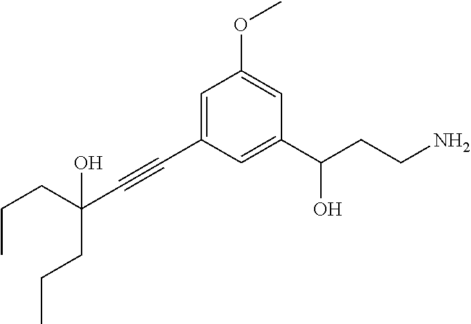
C1(C(CCN)O)=CC(C#CC(CCC)(CCC)O)=CC(OC)=C1
